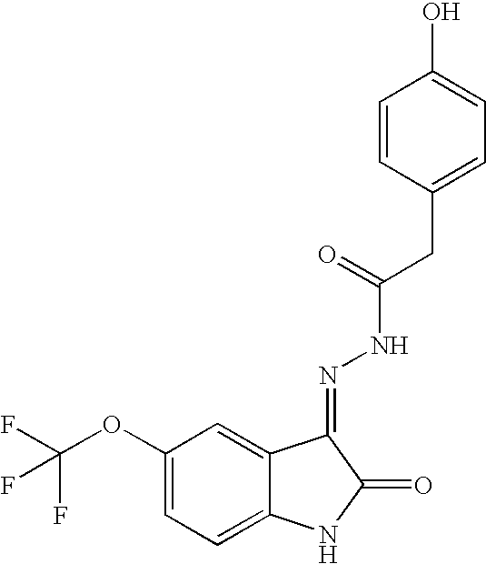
C1(OC(F)(F)F)=CC=C2C(=C1)C(=NNC(=O)CC1=CC=C(O)C=C1)C(=O)N2
